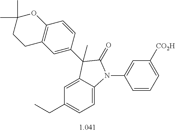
C1=C2C(=CC=C1CC)N(C1=CC([CO2H])=CC=C1)C(=O)C2(C1=CC2=C(C=C1)OC(C)(C)CC2)C
